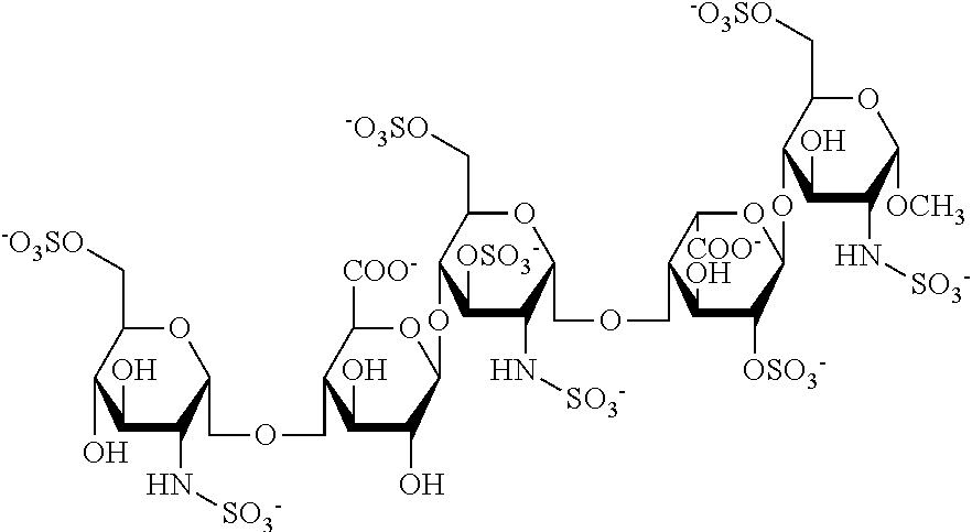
C1(O)C(N[SO3-])C(COCC2C(O)C(O)C(OC3C([OSO3-])C(N[SO3-])C(COCC4C(O)C([OSO3-])C(OC5C(O)C(N[SO3-])C([OCH3])OC5C[-O3SO])OC4[COO-])OC3C[-O3SO])OC2[COO-])OC(C[-O3SO])C1O
